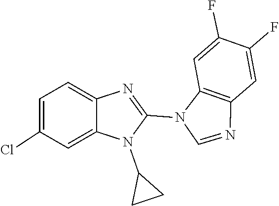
N1=C(N2C3=C(C=C(F)C(F)=C3)N=C2)N(C2CC2)C2=CC(Cl)=CC=C12
